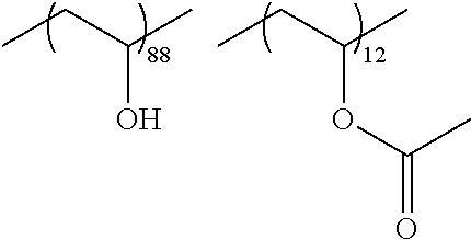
CCC(C)O.CCC(C)OC(C)=O
